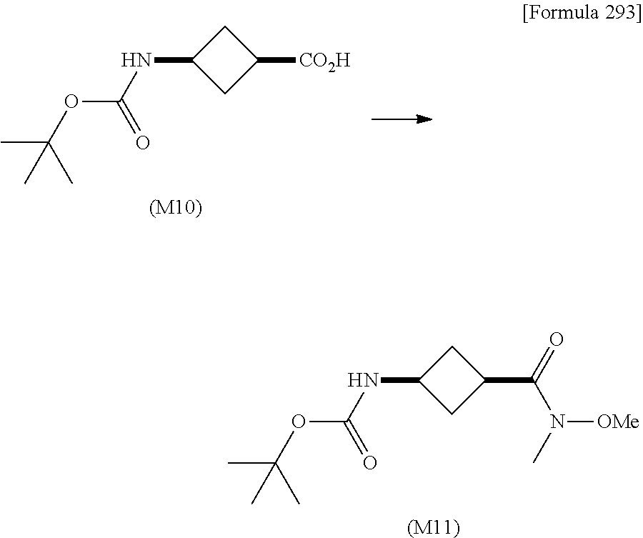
N(C1CC(C(=O)N(C)[OMe])C1)C(OC(C)(C)C)=O.[(M11)].N(C1CC([CO2H])C1)C(OC(C)(C)C)=O.[(M10)]
